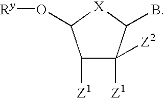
C1([Z1])C([Z1])([Z2])C(B)[X]C1O[Ry]
